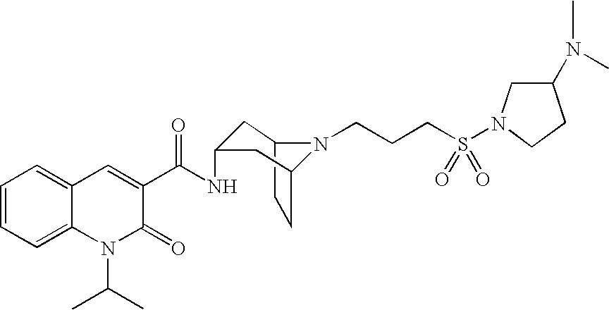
C12CCC(CC(NC(C3=CC4=CC=CC=C4N(C(C)C)C3=O)=O)C1)N2CCCS(=O)(=O)N1CC(N(C)C)CC1
